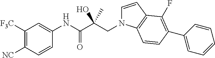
C1([F3C])=C([NC])C=CC(NC(C(CN2C=CC3=C2C=CC(C2=CC=CC=C2)=C3F)(O)C)=O)=C1
